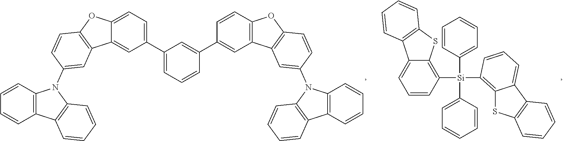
C1(C2=CC=C3C(=C2)C2=C(O3)C=CC(N3C4=C(C5=C3C=CC=C5)C=CC=C4)=C2)=CC=CC(C2=CC3=C(C=C2)OC2=C3C=C(N3C4=C(C5=C3C=CC=C5)C=CC=C4)C=C2)=C1.C1=CC([Si](C2=C3SC4=C(C3=CC=C2)C=CC=C4)(C2=CC=CC=C2)C2=CC=CC=C2)=C2C(=C1)C1=C(S2)C=CC=C1
